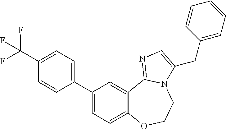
C1=CC(C2=CC=C3C(=C2)C2=NC=C(CC4=CC=CC=C4)N2CCO3)=CC=C1C(F)(F)F
